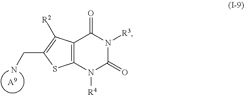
[A9].NCC1=C([R2])C2=C(S1)N([R4])C(=O)N([R3])C2=O
